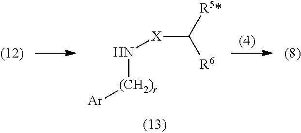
N([X]C([R5*])[R6])[(CH2)r][Ar]
